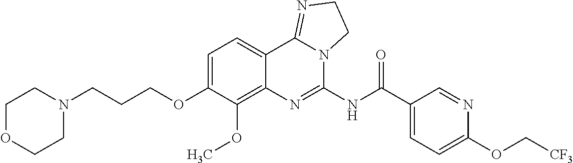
C1OCCN(CCCOC2=CC=C3C(=C2OC)N=C(NC(C2=CC=C(OC[CF3])N=C2)=O)N2C3=NCC2)C1
